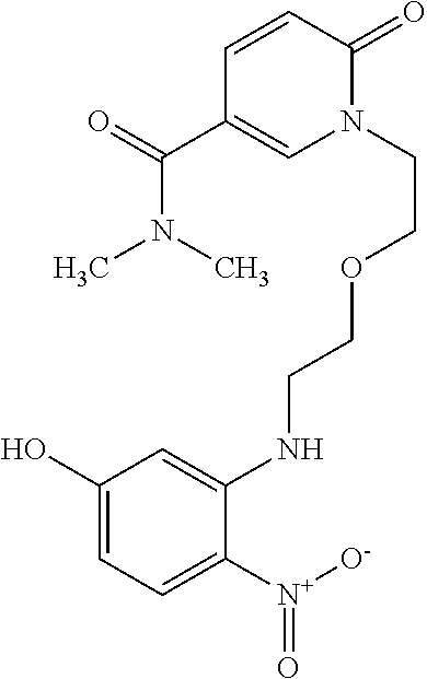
C1=CC(=O)N(CCOCCNC2=CC(O)=CC=C2[N+]([O-])=O)C=C1C(=O)N(C)C
